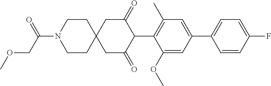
C1(OC)=CC(C2=CC=C(F)C=C2)=CC(C)=C1C1C(=O)CC2(CC1=O)CCN(C(COC)=O)CC2
